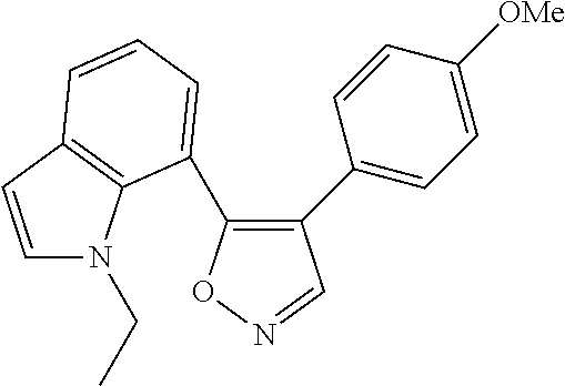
C1(C2=CC=C([OMe])C=C2)=C(C2=CC=CC3=C2N(CC)C=C3)ON=C1
